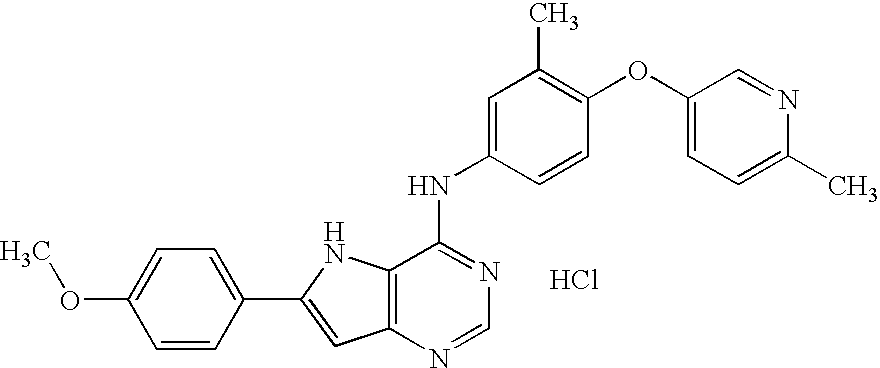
COC1=CC=C(C2=CC3=C(N2)C(NC2=CC(C)=C(OC4=CC=C(C)N=C4)C=C2)=NC=N3)C=C1.Cl
